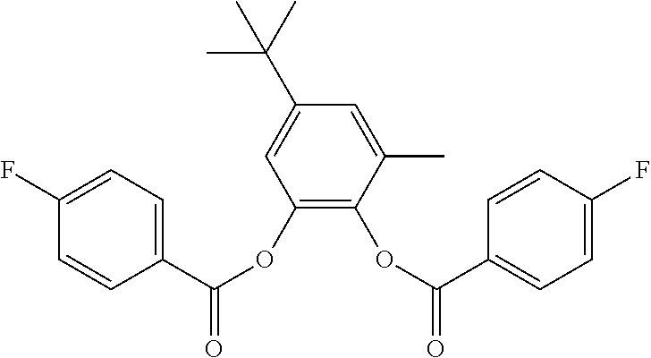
C1=C(C)C(OC(C2=CC=C(F)C=C2)=O)=C(OC(C2=CC=C(F)C=C2)=O)C=C1C(C)(C)C
